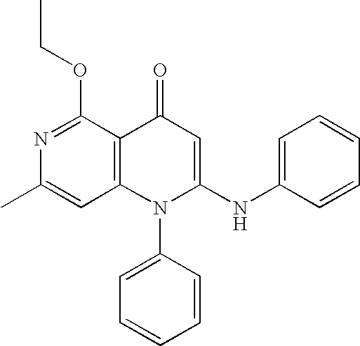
C1=C(C)N=C(OCC)C2=C1N(C1=CC=CC=C1)C(NC1=CC=CC=C1)=CC2=O
